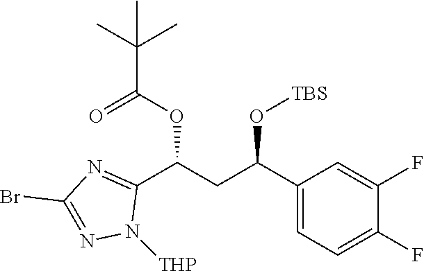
C1(C(CC(C2=NC(Br)=NN2[THP])OC(=O)C(C)(C)C)O[TBS])=CC=C(F)C(F)=C1
